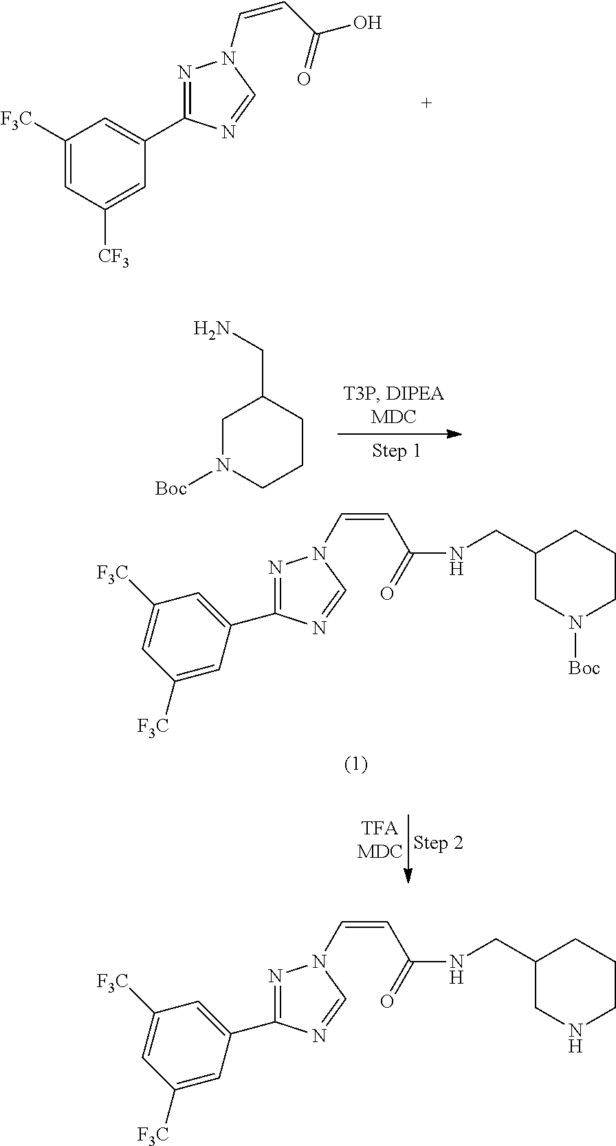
C1([F3C])=CC([CF3])=CC(C2=NN(C=CC(O)=O)C=N2)=C1.C1([F3C])=CC([F3C])=CC(C2=NN(C=CC(NCC3CNCCC3)=O)C=N2)=C1.C1N([Boc])CCCC1CN.C1([F3C])=CC([F3C])=CC(C2=NN(C=CC(NCC3CN([Boc])CCC3)=O)C=N2)=C1
